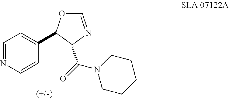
C1=NC=CC(C2OC=NC2C(=O)N2CCCCC2)=C1
